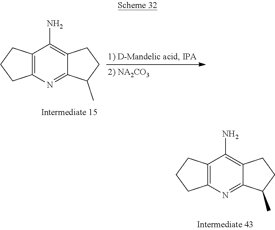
C12=C(N=C3C(=C1N)CCC3C)CCC2.C12=C(N=C3C(=C1N)CCC3C)CCC2
